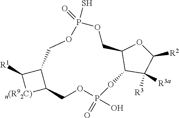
C1([R1])[n(R92C)]C2C1COP(S)(=O)OCC1C(OP(O)(=O)OC2)C([R3])([R3a])C([R2])O1
